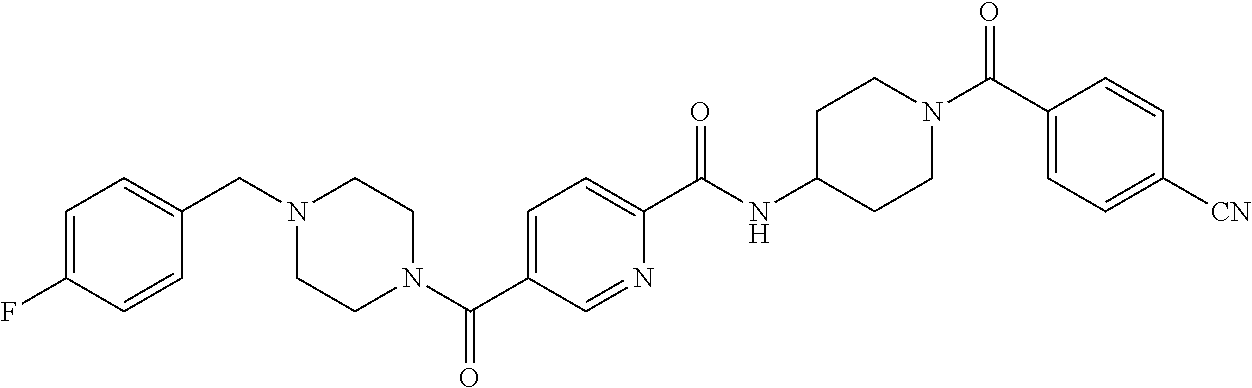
C1=C(F)C=CC(CN2CCN(C(C3=CC=C(C(NC4CCN(C(C5=CC=C([CN])C=C5)=O)CC4)=O)N=C3)=O)CC2)=C1
